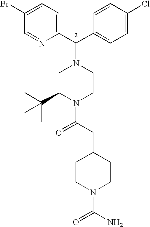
C(C1=CC=C(Cl)C=C1)(N1CC(C(C)(C)C)N(C(CC2CCN(C(N)=O)CC2)=O)CC1)C1=CC=C(Br)C=N1
